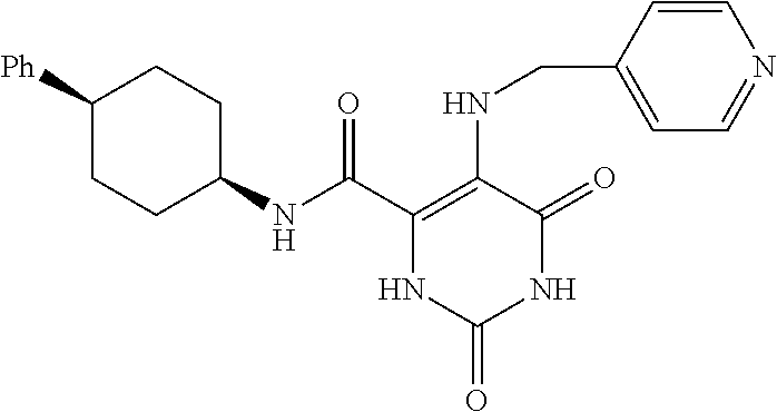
C(C1=C(NCC2=CC=NC=C2)C(=O)NC(=O)N1)(=O)NC1CCC([Ph])CC1
